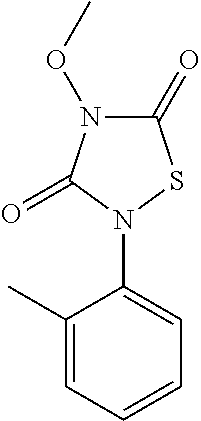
C1(C)=CC=CC=C1N1C(=O)N(OC)C(=O)S1
